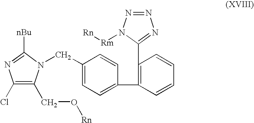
C(C1=CC=C(C2=C(C3=NN=NN3[Rm][Rn])C=CC=C2)C=C1)N1C(CO[Rn])=C(Cl)N=C1[nBu]
